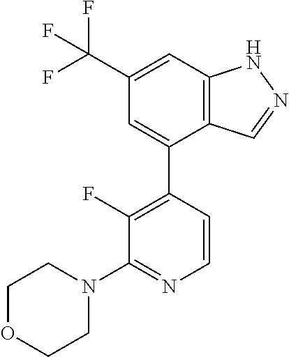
C12=C(C=C(C(F)(F)F)C=C1C1=C(F)C(N3CCOCC3)=NC=C1)NN=C2
